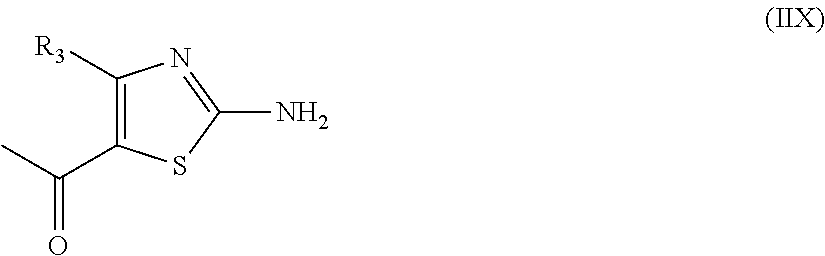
C1([R3])=C(C(C)=O)SC(N)=N1
